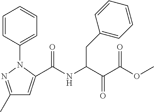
C1(C)=NN(C2=CC=CC=C2)C(C(NC(C(C(=O)OC)=O)CC2=CC=CC=C2)=O)=C1
